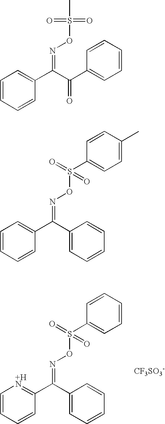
C1=CC=CC(C(=NOS(=O)(=O)C2=CC=CC=C2)C2=CC=CC=C2)=[+HN]1.[CF3SO3-].C1=CC=CC(C(=NOS(=O)(=O)C)C(C2=CC=CC=C2)=O)=C1.C1=CC=CC(C(=NOS(=O)(=O)C2=CC=C(C)C=C2)C2=CC=CC=C2)=C1
